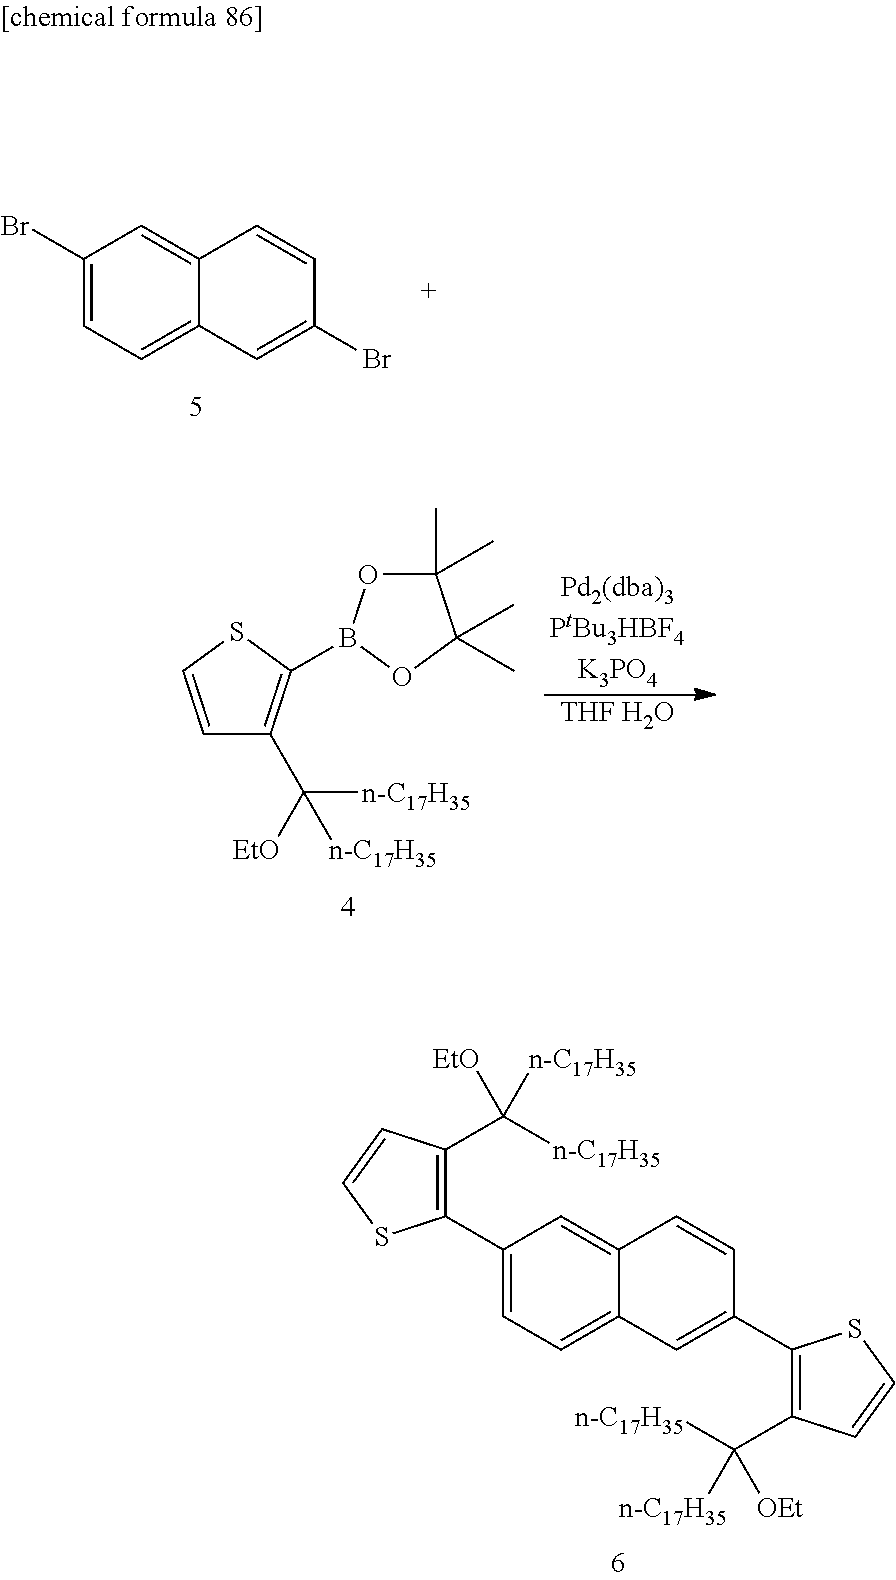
C1(Br)=CC=C2C(=C1)C=CC(Br)=C2.C(C1=C(B2OC(C)(C)C(C)(C)O2)SC=C1)([EtO])([n-C17H35])[n-C17H35].[THF H2O].C1(C2=C(C([n-C17H35])([EtO])[n-C17H35])C=CS2)=CC=C2C(=C1)C=CC(C1=C(C([n-C17H35])([n-C17H35])[OEt])C=CS1)=C2
